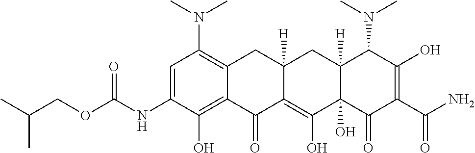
CN(C1=C2C(=C(O)C(NC(OCC(C)C)=O)=C1)C(=O)C1=C(O)C3(O)C([H])(CC1([H])C2)C(N(C)C)C(O)=C(C(N)=O)C3=O)C
